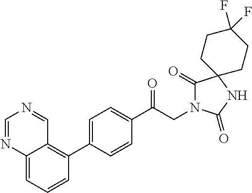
C1(C(CN2C(=O)C3(NC2=O)CCC(F)(F)CC3)=O)=CC=C(C2=C3C(=CC=C2)N=CN=C3)C=C1
